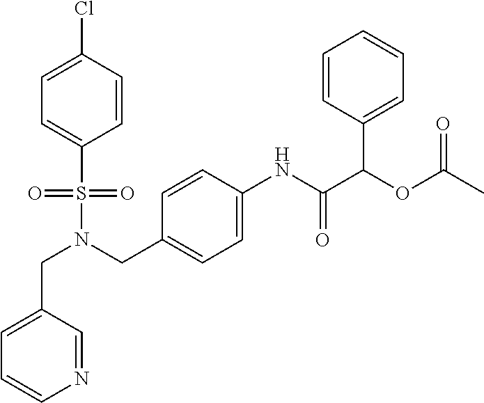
C1=C(CN(S(=O)(=O)C2=CC=C(Cl)C=C2)CC2=CC=C(NC(=O)C(OC(C)=O)C3=CC=CC=C3)C=C2)C=NC=C1
